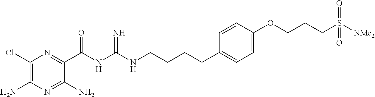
C1(Cl)=C(N)N=C(N)C(C(NC(NCCCCC2=CC=C(OCCCS([NMe2])(=O)=O)C=C2)=N)=O)=N1
